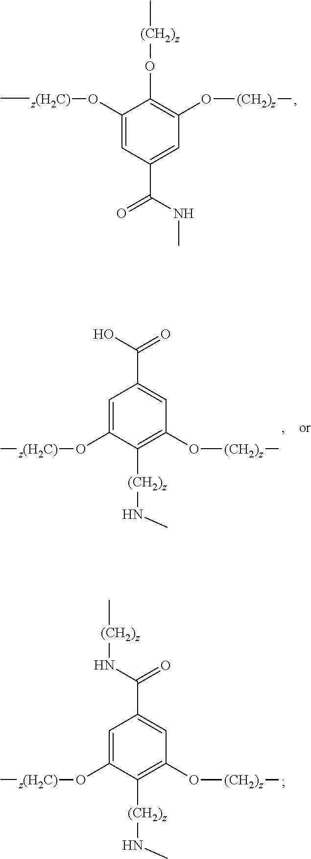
C[z(H2C)]OC1=CC(C(NC)=O)=CC(O[(CH2)z]C)=C1O[(CH2)z]C.C1=C(O[z(H2C)]C)C([(CH2)z]NC)=C(O[(CH2)z]C)C=C1C(O)=O.C1=C(O[z(H2C)]C)C([(CH2)z]NC)=C(O[(CH2)z]C)C=C1C(N[(CH2)z]C)=O
